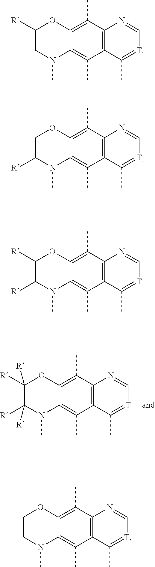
C1([R])([R])C([R])([R])N(C)C2=C(C)C3=C(C(C)=C2O1)N=C[T]=C3C.C1([R])CN(C)C2=C(C)C3=C(C(C)=C2O1)N=C[T]=C3C.C1C([R])N(C)C2=C(C)C3=C(C(C)=C2O1)N=C[T]=C3C.C1([R])C([R])N(C)C2=C(C)C3=C(C(C)=C2O1)N=C[T]=C3C.C1CN(C)C2=C(C)C3=C(C(C)=C2O1)N=C[T]=C3C
